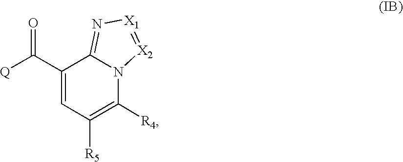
[Q]C(C1=CC([R5])=C([R4])N2C1=N[X1]=[X2]2)=O
